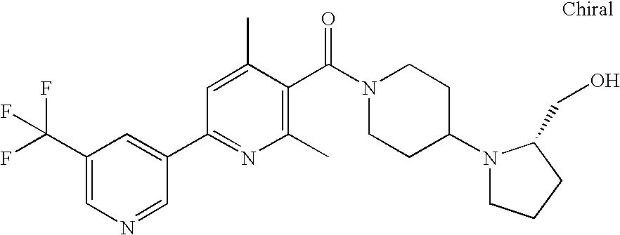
C1(C(F)(F)F)=CN=CC(C2=NC(C)=C(C(N3CCC(N4CCCC4CO)CC3)=O)C(C)=C2)=C1
